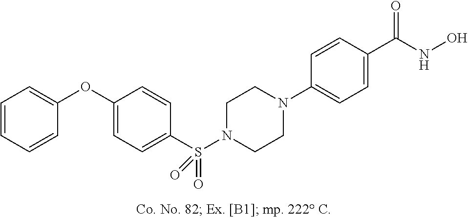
N1(C2=CC=C(C(=O)NO)C=C2)CCN(S(C2=CC=C(OC3=CC=CC=C3)C=C2)(=O)=O)CC1
